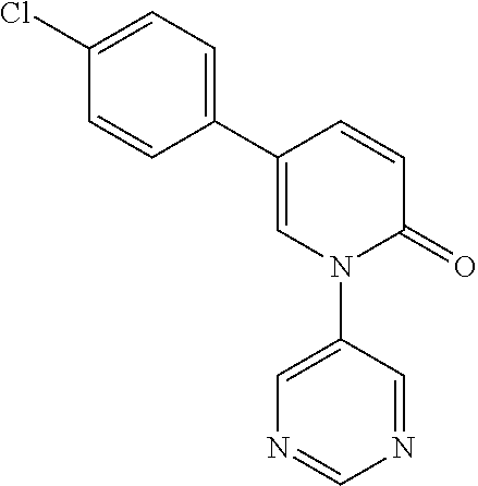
C1(C2=CC=C(Cl)C=C2)=CN(C2=CN=CN=C2)C(=O)C=C1
